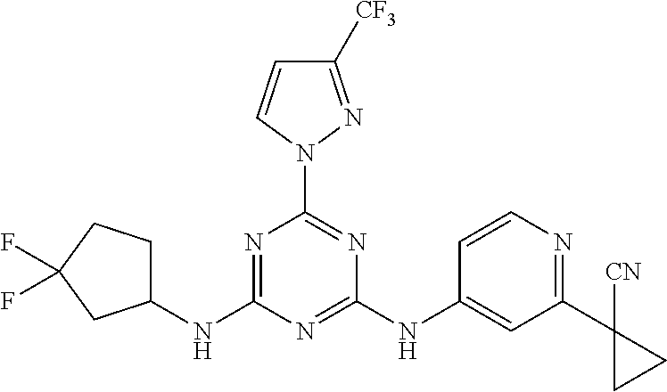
N1=C(NC2CCC(F)(F)C2)N=C(NC2=CC(C3([CN])CC3)=NC=C2)N=C1N1C=CC([CF3])=N1
